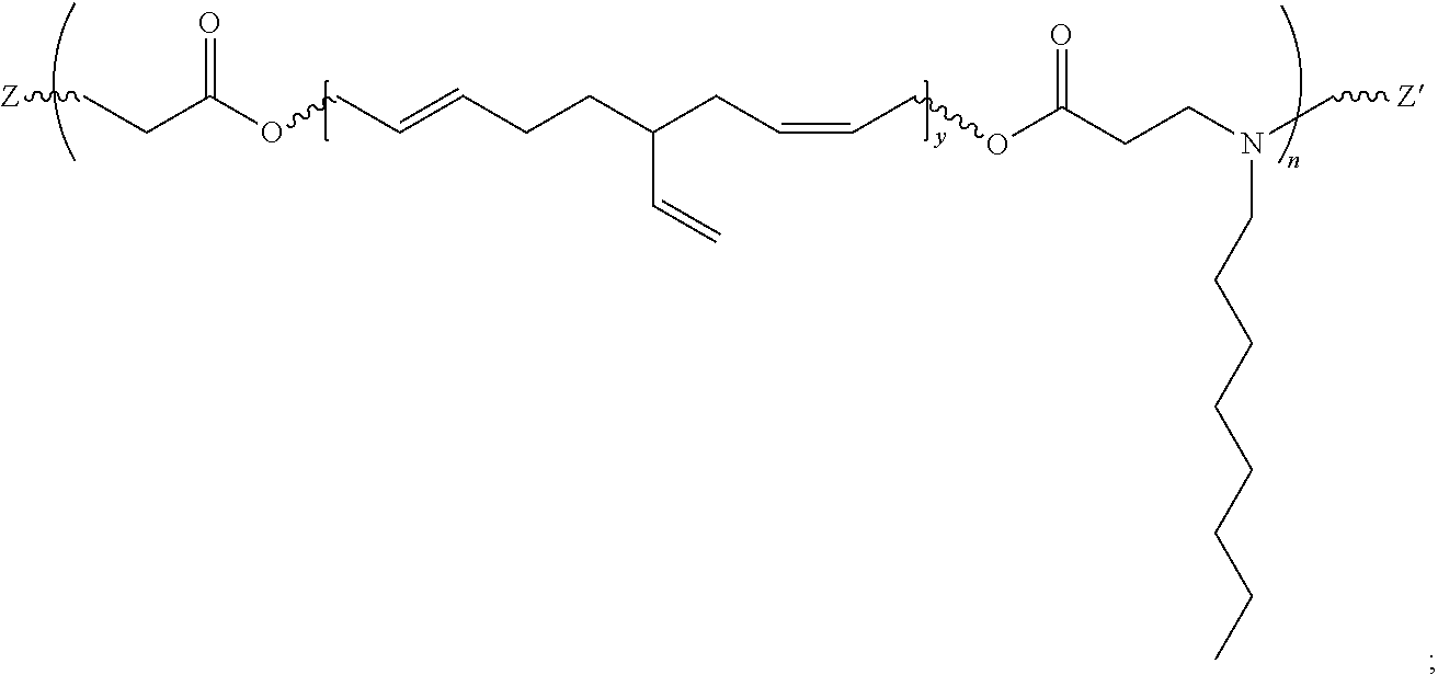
[Z]CCC(OCC=CCCC(CC=CCOC(CCN(C[Z])CCCCCCCC)=O)C=C)=O
